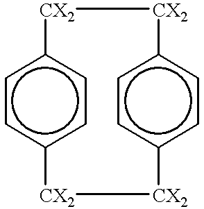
c12ccc(cc1)[CX2][CX2]c1ccc(cc1)[CX2][CX2]2
